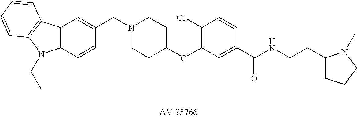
C12=C(C=CC(CN3CCC(OC4=C(Cl)C=CC(C(=O)NCCC5CCCN5C)=C4)CC3)=C1)N(CC)C1=C2C=CC=C1
